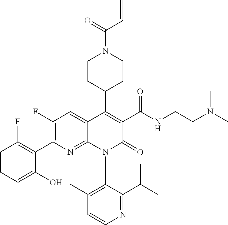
C1=CC=C(O)C(C2=C(F)C=C3C(=N2)N(C2=C(C)C=CN=C2C(C)C)C(=O)C(C(NCCN(C)C)=O)=C3C2CCN(C(=O)C=C)CC2)=C1F
